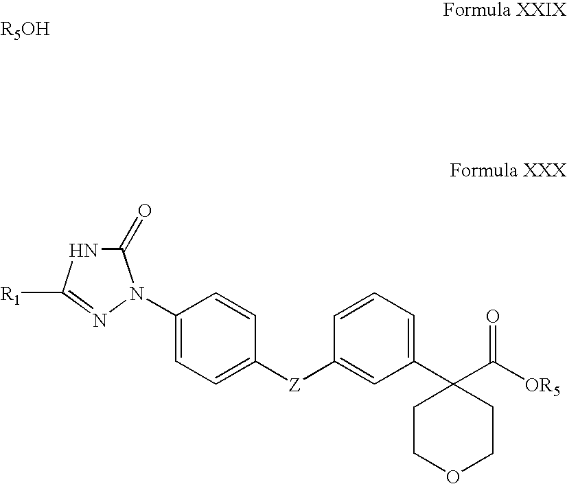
C1(=O)NC([R1])=NN1C1=CC=C([Z]C2=CC(C3(C([OR5])=O)CCOCC3)=CC=C2)C=C1
